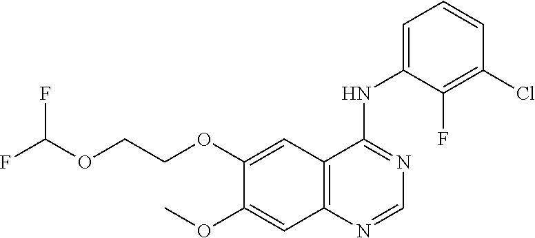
C12=C(C=C(OCCOC(F)F)C(OC)=C1)C(NC1=CC=CC(Cl)=C1F)=NC=N2
